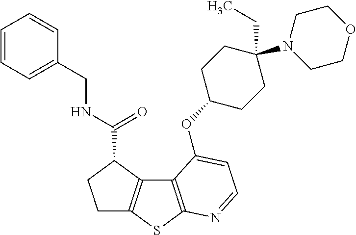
C1C2=C(C(C(NCC3=CC=CC=C3)=O)C1)C1=C(S2)N=CC=C1OC1CCC(N2CCOCC2)(CC)CC1
